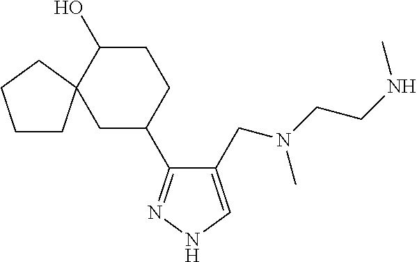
C1C(O)C2(CC(C3=NNC=C3CN(C)CCNC)C1)CCCC2
